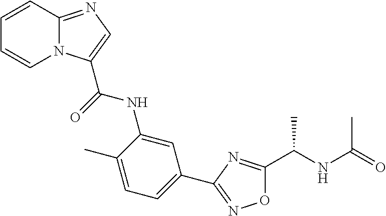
N12C(=NC=C1C(=O)NC1=CC(C3=NOC(C(NC(=O)C)C)=N3)=CC=C1C)C=CC=C2
